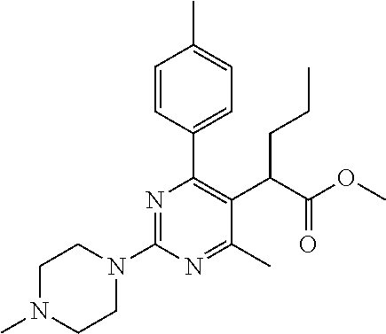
C1N(C)CCN(C2=NC(C3=CC=C(C)C=C3)=C(C(C(OC)=O)CCC)C(C)=N2)C1
